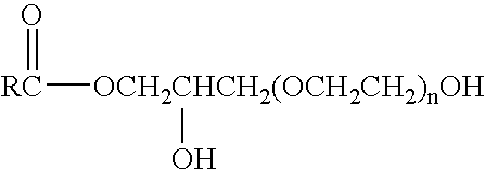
[RC]([OCH2CHCH2(OCH2CH2)nOH]O)=O
